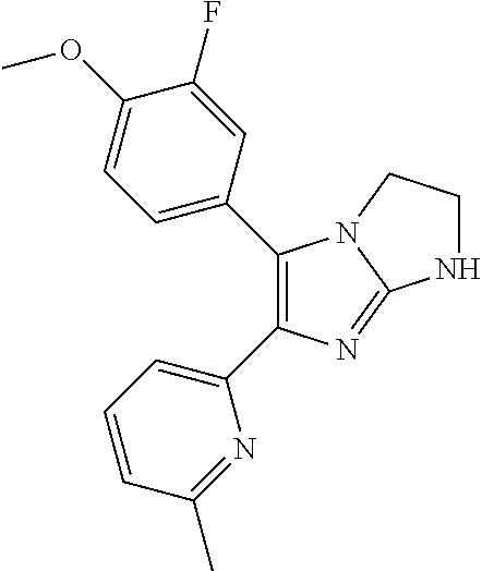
C1=C(C2=C(C3=CC=CC(C)=N3)N=C3N2CCN3)C=C(F)C(OC)=C1
